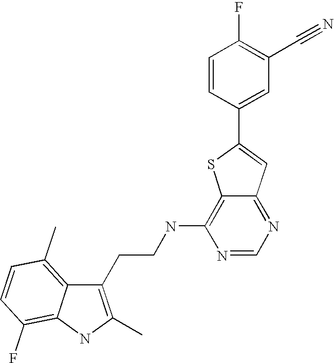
C1(CCNC2=C3C(=NC=N2)C=C(C2=CC(C#N)=C(F)C=C2)S3)=C(C)NC2=C(F)C=CC(C)=C12
